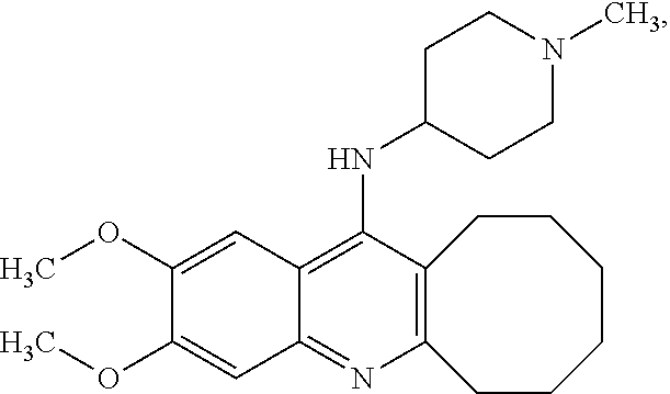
C12=C(N=C3C(=C1NC1CCN(C)CC1)C=C(OC)C(OC)=C3)CCCCCC2
